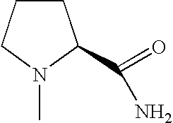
C1CCN(C)C1C(=O)N
